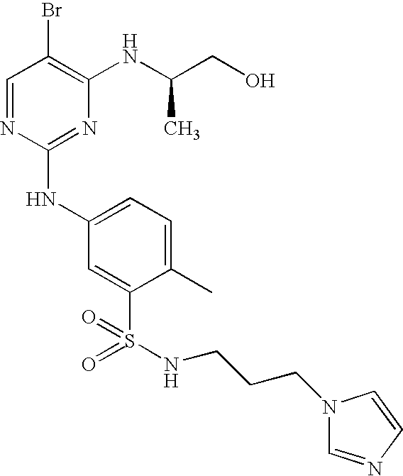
C1=NC(NC2=CC=C(C)C(S(=O)(=O)NCCCN3C=NC=C3)=C2)=NC(NC(CO)C)=C1Br
